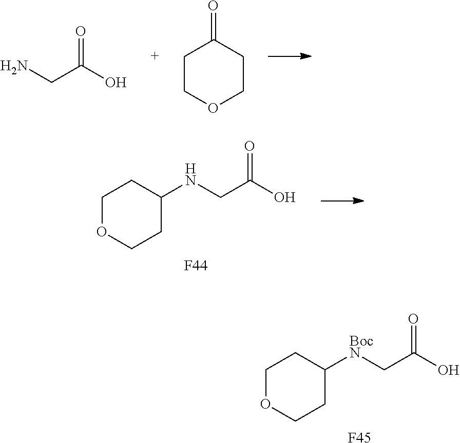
O1CCC([BocN]CC(O)=O)CC1.[F45].NCC(O)=O.C1COCCC1=O.O1CCC(NCC(O)=O)CC1.[F44]
